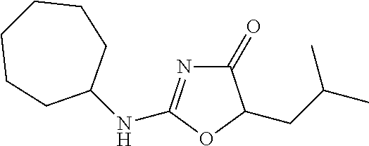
C1(=O)N=C(NC2CCCCCC2)OC1CC(C)C
